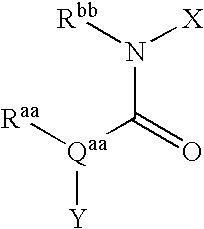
[Rbb]N([X])C(=O)[Qaa]([Raa])[Y]
